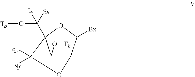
C1(O[Tb])C2C([Bx])OC1(C(O[Ta])([qa])[qb])C([qf])([qe])O2
